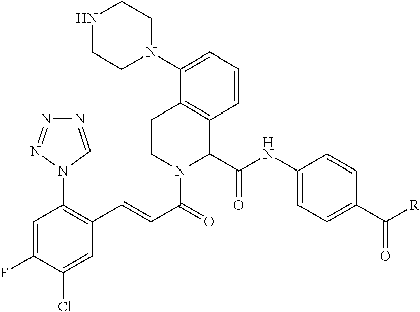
C1=C(F)C(Cl)=CC(C=CC(=O)N2C(C(NC3=CC=C(C([R])=O)C=C3)=O)C3=C(CC2)C(N2CCNCC2)=CC=C3)=C1N1N=NN=C1
